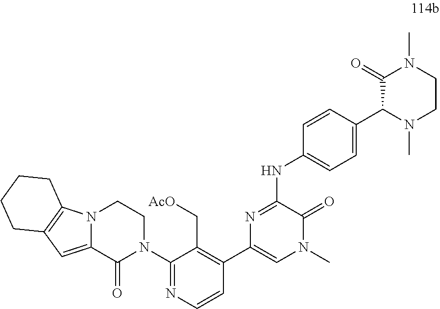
N1=C(NC2=CC=C(C3N(C)CCN(C)C3=O)C=C2)C(=O)N(C)C=C1C1=C(C[AcO])C(N2CCN3C(=CC4=C3CCCC4)C2=O)=NC=C1
